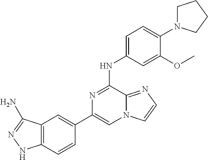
C12=C(C=CC(C3=CN4C(=NC=C4)C(NC4=CC=C(N5CCCC5)C(OC)=C4)=N3)=C1)NN=C2N
